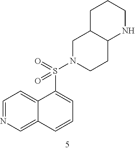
C1=NC=C2C(=C1)C(S(N1CCC3C(C1)CCCN3)(=O)=O)=CC=C2
